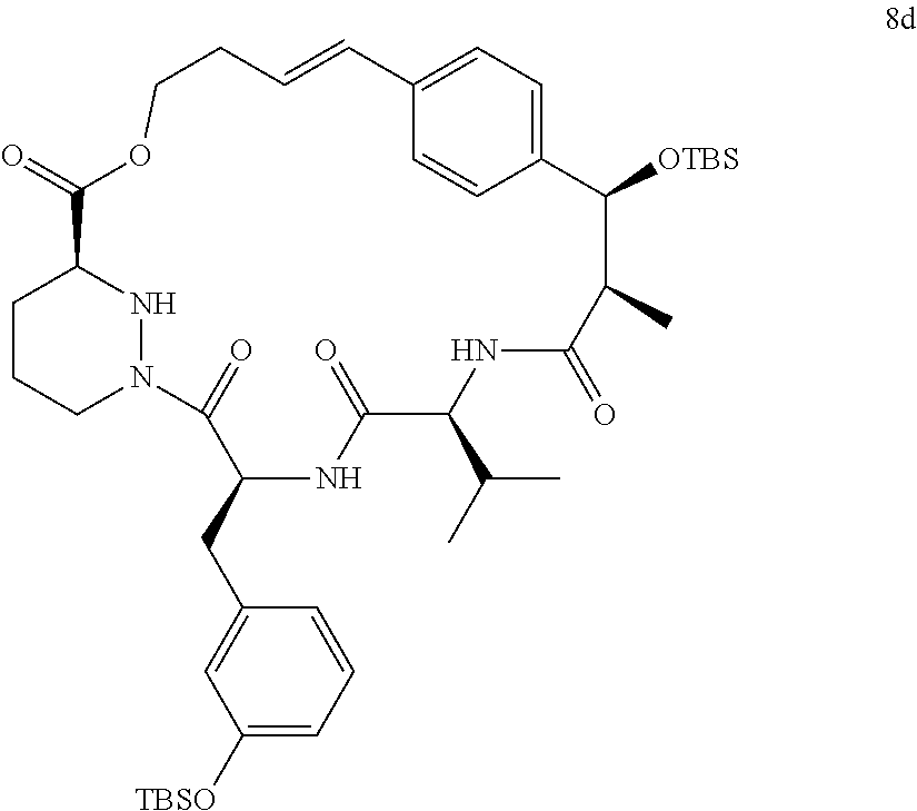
C1CCN2NC1C(=O)OCCC=CC1=CC=C(C([OTBS])C(C)C(=O)NC(C(C)C)C(=O)NC(CC3=CC([TBSO])=CC=C3)C2=O)C=C1
